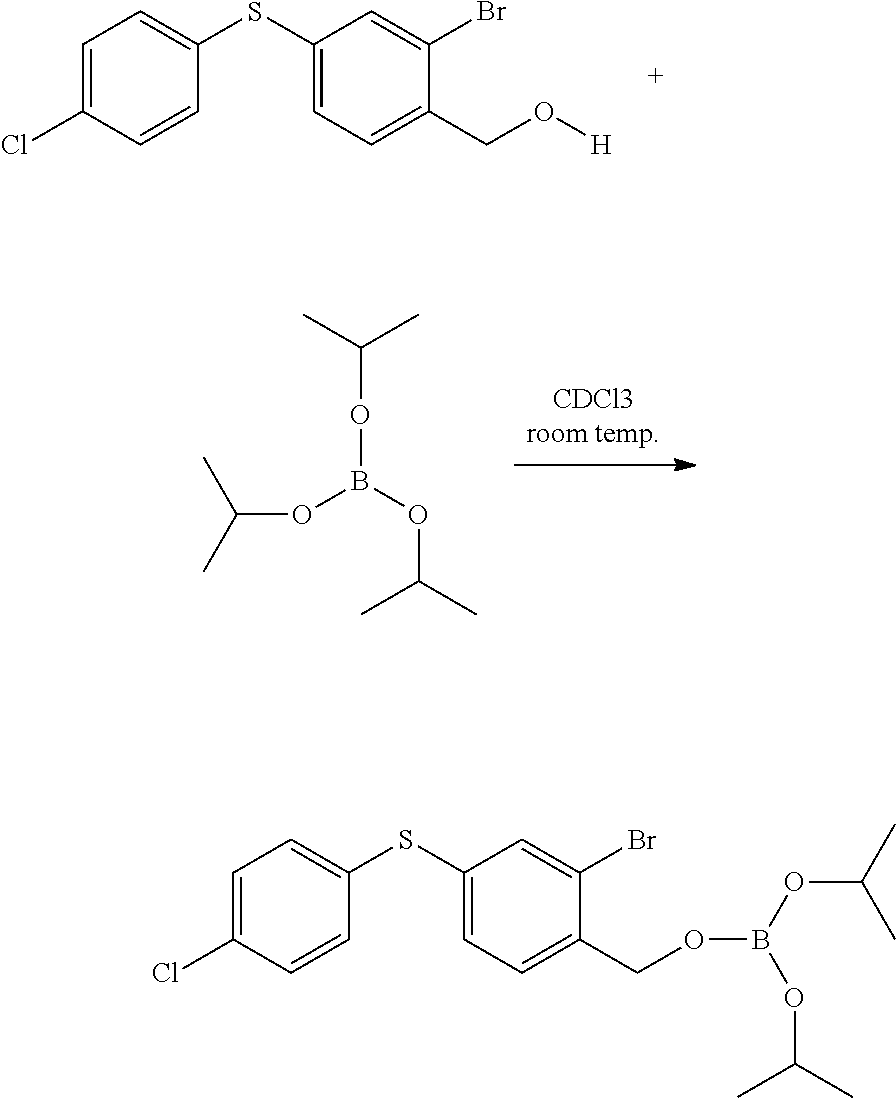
CC(C)OB(OC(C)C)OC(C)C.C1(SC2=CC=C(Cl)C=C2)=CC=C(CO[H])C(Br)=C1.BrC1=CC(SC2=CC=C(Cl)C=C2)=CC=C1COB(OC(C)C)OC(C)C
